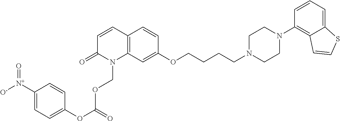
C12=C(C=C(OCCCCN3CCN(C4=C5C(=CC=C4)SC=C5)CC3)C=C1)N(COC(OC1=CC=C([N+](=O)[O-])C=C1)=O)C(=O)C=C2
